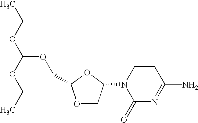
C(OCC1OCC(N2C(=O)N=C(N)C=C2)O1)(OCC)OCC
